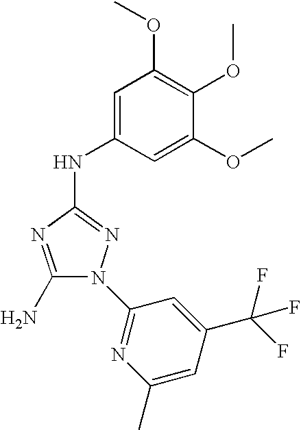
C1(N)=NC(NC2=CC(OC)=C(OC)C(OC)=C2)=NN1C1=NC(C)=CC(C(F)(F)F)=C1
